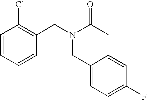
C1(CN(C(C)=O)CC2=CC=C(F)C=C2)=C(Cl)C=CC=C1
